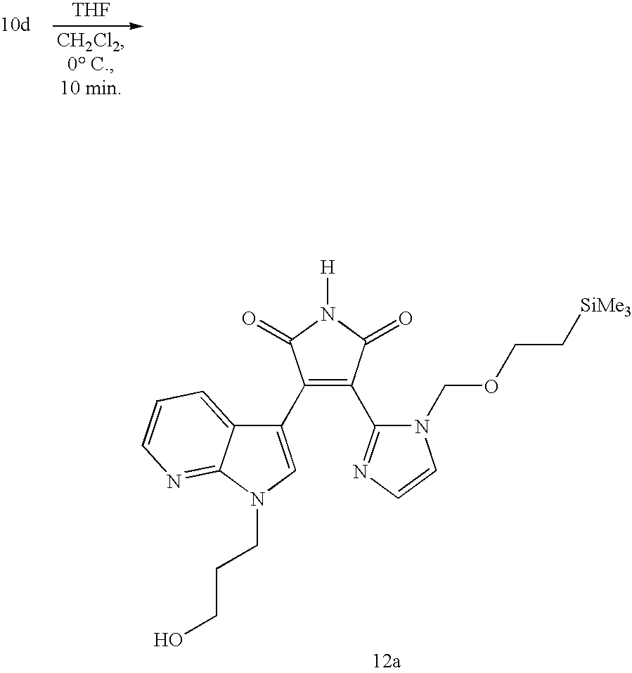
[THF].C1(C2=CN(CCCO)C3=NC=CC=C23)=C(C2=NC=CN2COCC[SiMe3])C(=O)N([H])C1=O
